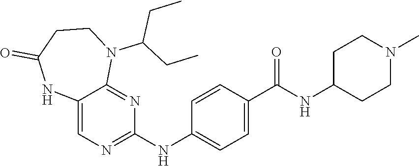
C12=CN=C(NC3=CC=C(C(NC4CCN(C)CC4)=O)C=C3)N=C1N(C(CC)CC)CCC(=O)N2
